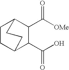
C1(C([OMe])=O)C(C(O)=O)C2CCC1CC2
